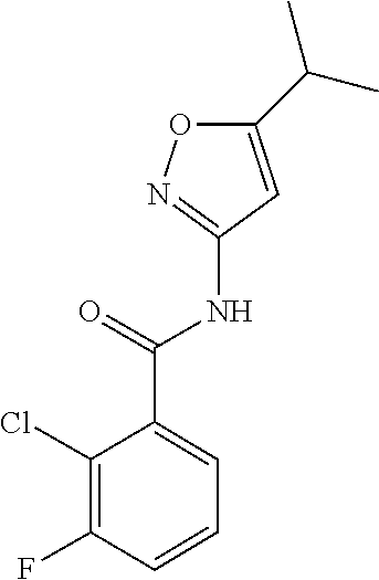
C1(C(NC2=NOC(C(C)C)=C2)=O)=CC=CC(F)=C1Cl
